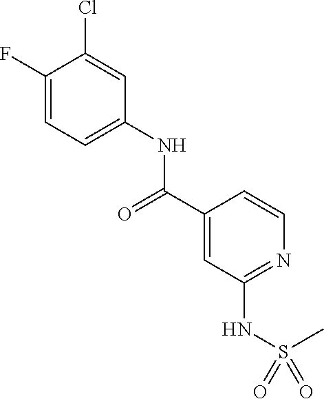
C1(F)=CC=C(NC(C2=CC(NS(=O)(=O)C)=NC=C2)=O)C=C1Cl
